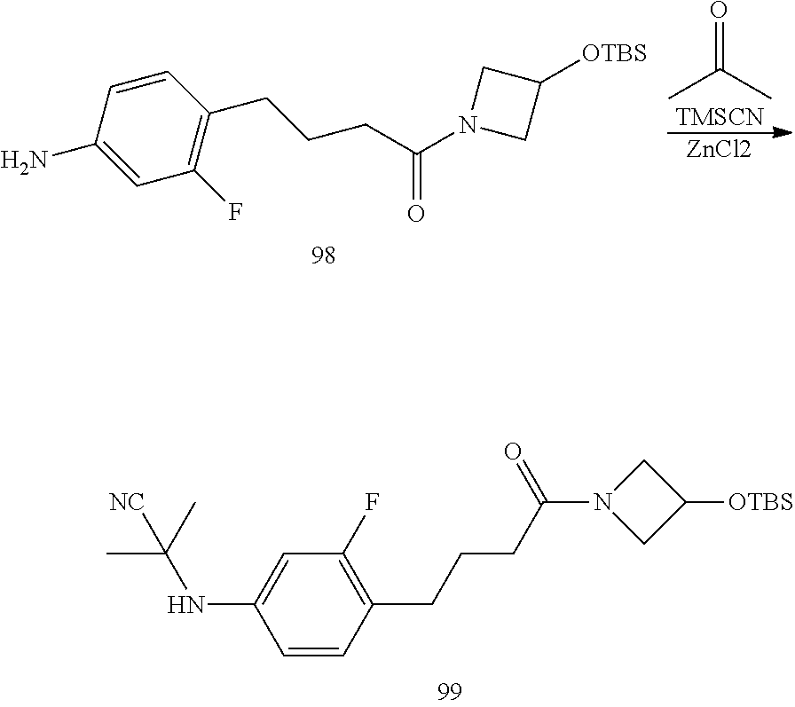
[TMSCN].[ZnCl2].CC(C)=O.C1(F)=C(CCCC(N2CC([OTBS])C2)=O)C=CC(N)=C1.C1=CC(NC(C)(C)[NC])=CC(F)=C1CCCC(N1CC([OTBS])C1)=O
